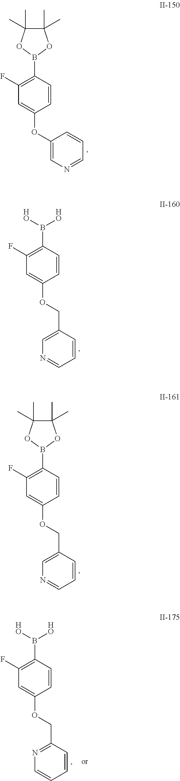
C1(F)=C(B2OC(C)(C)C(C)(C)O2)C=CC(OC2=CN=CC=C2)=C1.C1(F)=C(B([HO])[HO])C=CC(OCC2=CN=CC=C2)=C1.C1(F)=C(B2OC(C)(C)C(C)(C)O2)C=CC(OCC2=CN=CC=C2)=C1.C1(F)=C(B([HO])[HO])C=CC(OCC2=NC=CC=C2)=C1
